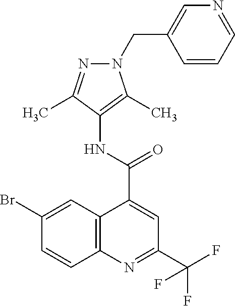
C12=C(N=C(C(F)(F)F)C=C1C(NC1=C(C)N(CC3=CN=CC=C3)N=C1C)=O)C=CC(Br)=C2
